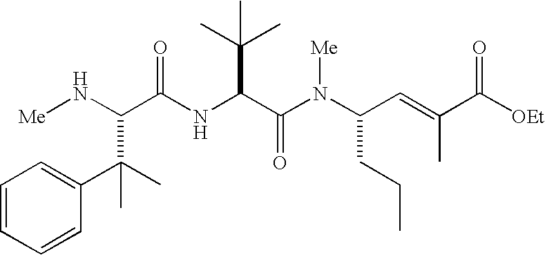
N(C(C(N(C(C=C(C([OEt])=O)C)CCC)[Me])=O)C(C)(C)C)C(=O)C(N[Me])C(C)(C1=CC=CC=C1)C
